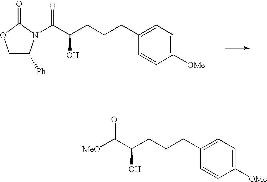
C(CCCC1=CC=C([OMe])C=C1)(C(=O)N1C([Ph])COC1=O)O.C(CCCC1=CC=C([OMe])C=C1)(C(=O)[MeO])O
